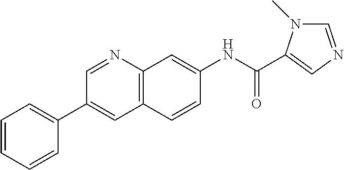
C1=CC=CC(C2=CC3=C(N=C2)C=C(NC(=O)C2=CN=CN2C)C=C3)=C1
